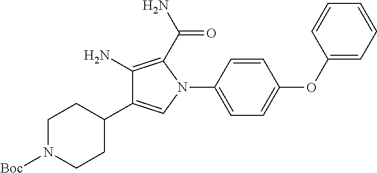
C1(OC2=CC=C(N3C(C(N)=O)=C(N)C(C4CCN([Boc])CC4)=C3)C=C2)=CC=CC=C1
